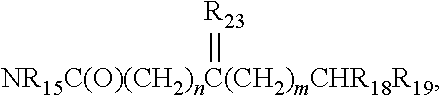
[NR15C(O)(CH2)nC(CH2)mCHR18R19]=[R23]
